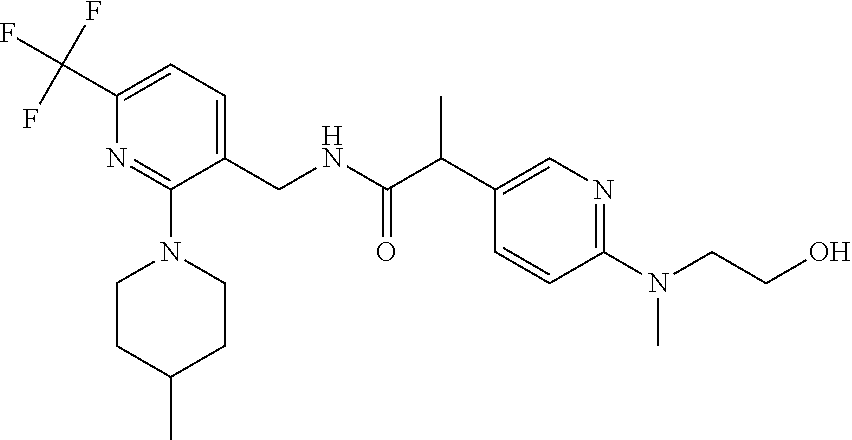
CC1CCN(C2=NC(C(F)(F)F)=CC=C2CNC(C(C2=CN=C(N(CCO)C)C=C2)C)=O)CC1
